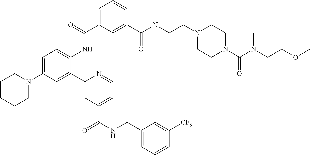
C1(C(=O)NC2=CC=C(N3CCCCC3)C=C2C2=CC(C(NCC3=CC=CC([CF3])=C3)=O)=CC=N2)=CC=CC(C(N(CCN2CCN(C(N(CCOC)C)=O)CC2)C)=O)=C1
